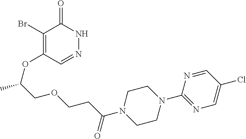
C1(Br)=C(OC(C)COCCC(N2CCN(C3=NC=C(Cl)C=N3)CC2)=O)C=NNC1=O
